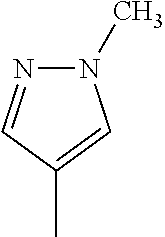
N1(C)N=CC(C)=C1
